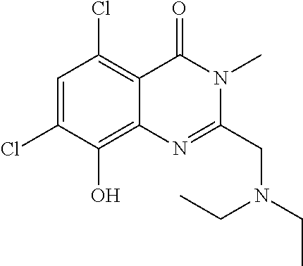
C1=C(Cl)C(O)=C2C(=C1Cl)C(=O)N(C)C(CN(CC)CC)=N2
